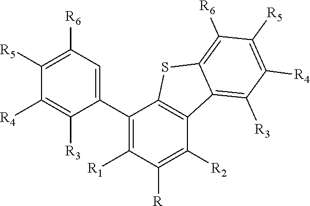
C1([R6])=C([R5])C([R4])=C([R3])C(C2=C([R1])C([R])=C([R2])C3=C2SC2=C([R6])C([R5])=C([R4])C([R3])=C32)=C1
